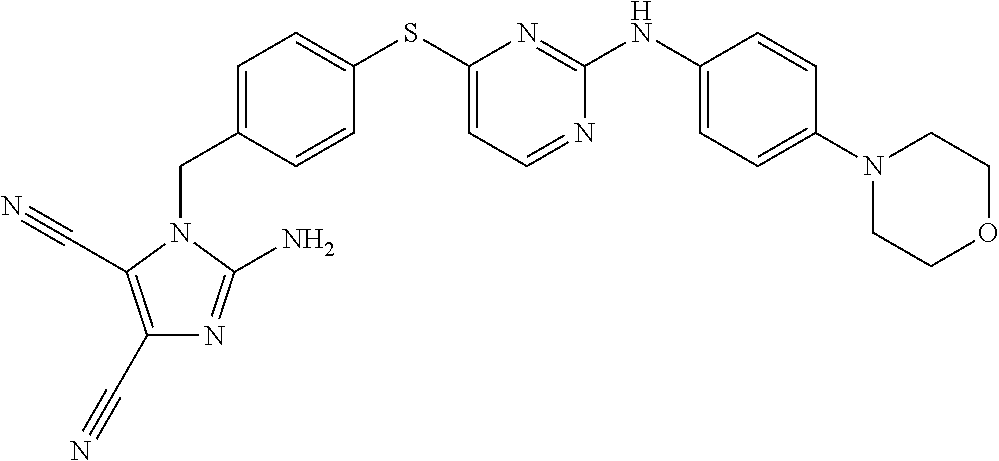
C1=CC(NC2=NC(SC3=CC=C(CN4C(C#N)=C(C#N)N=C4N)C=C3)=CC=N2)=CC=C1N1CCOCC1
